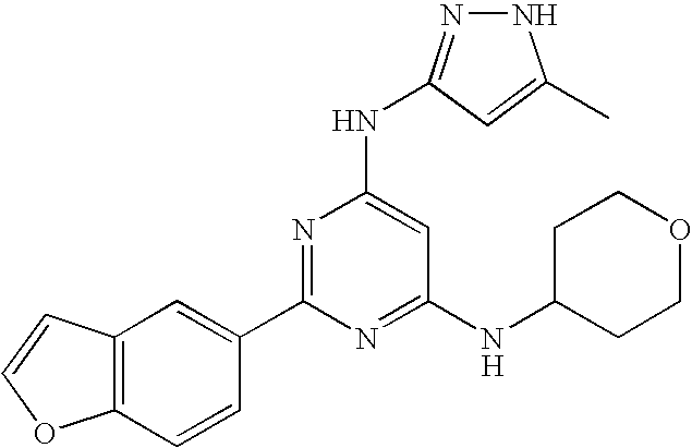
C12=C(C=CC(C3=NC(NC4=NNC(C)=C4)=CC(NC4CCOCC4)=N3)=C1)OC=C2.[H]
